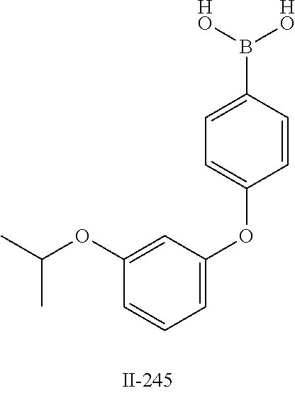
C1=C(B([HO])[HO])C=CC(OC2=CC=CC(OC(C)C)=C2)=C1
